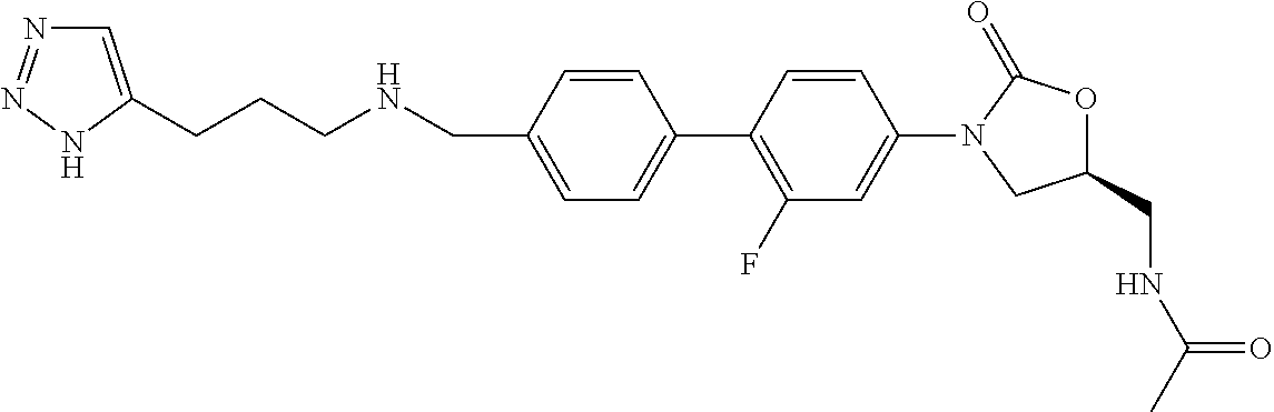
C1=CC(CNCCCC2=CN=NN2)=CC=C1C1=C(F)C=C(N2CC(CNC(C)=O)OC2=O)C=C1
